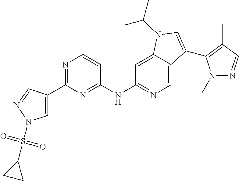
C1(NC2=NC(C3=CN(S(C4CC4)(=O)=O)N=C3)=NC=C2)=NC=C2C(=C1)N(C(C)C)C=C2C1=C(C)C=NN1C
